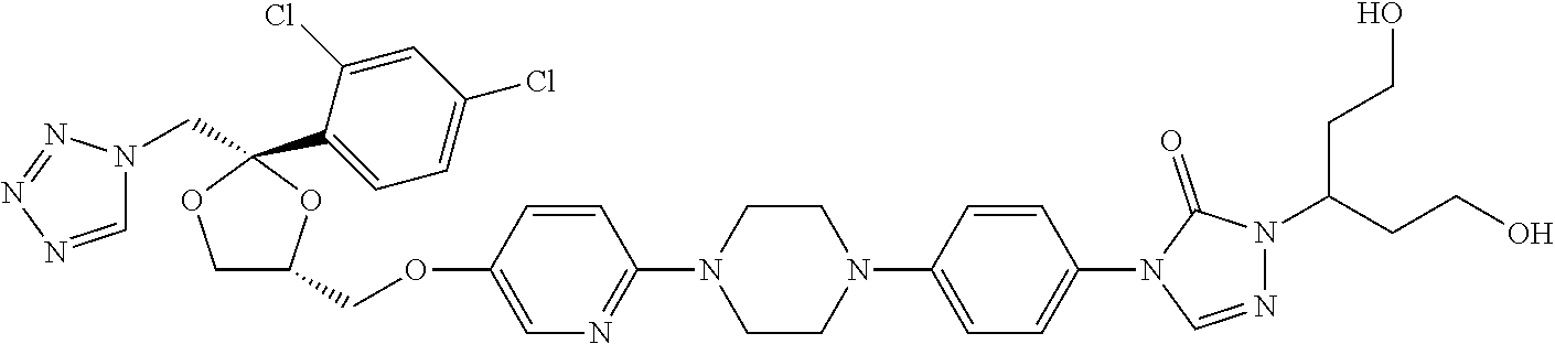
C1C(COC2=CN=C(N3CCN(C4=CC=C(N5C=NN(C(CCO)CCO)C5=O)C=C4)CC3)C=C2)OC(C2=CC=C(Cl)C=C2Cl)(CN2C=NN=N2)O1
